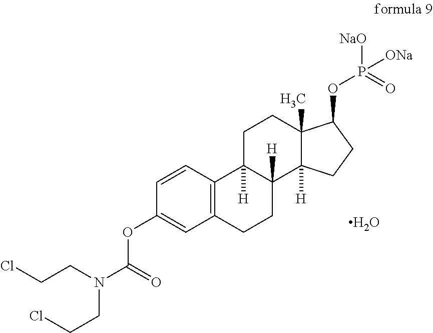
C12=C(C=CC(OC(N(CCCl)CCCl)=O)=C1)C1([H])C([H])(CC2)C2([H])C(C)(CC1)C(OP([NaO])(=O)[ONa])CC2.O
